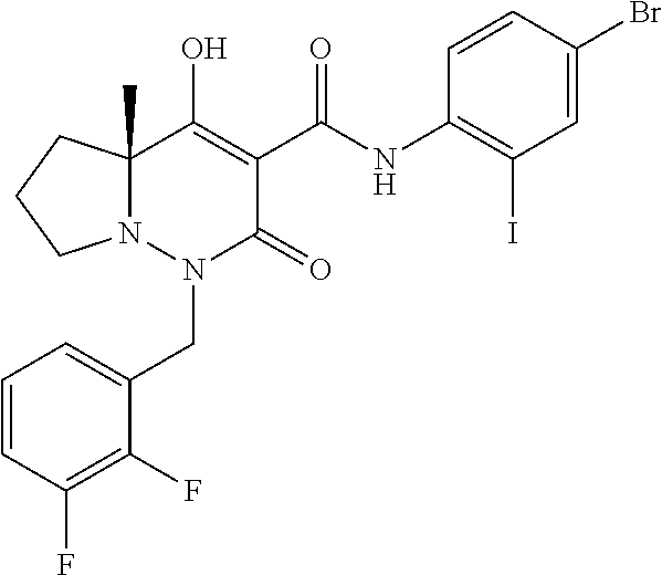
C1=CC(F)=C(F)C(CN2C(=O)C(C(NC3=C(I)C=C(Br)C=C3)=O)=C(O)C3(C)N2CCC3)=C1
